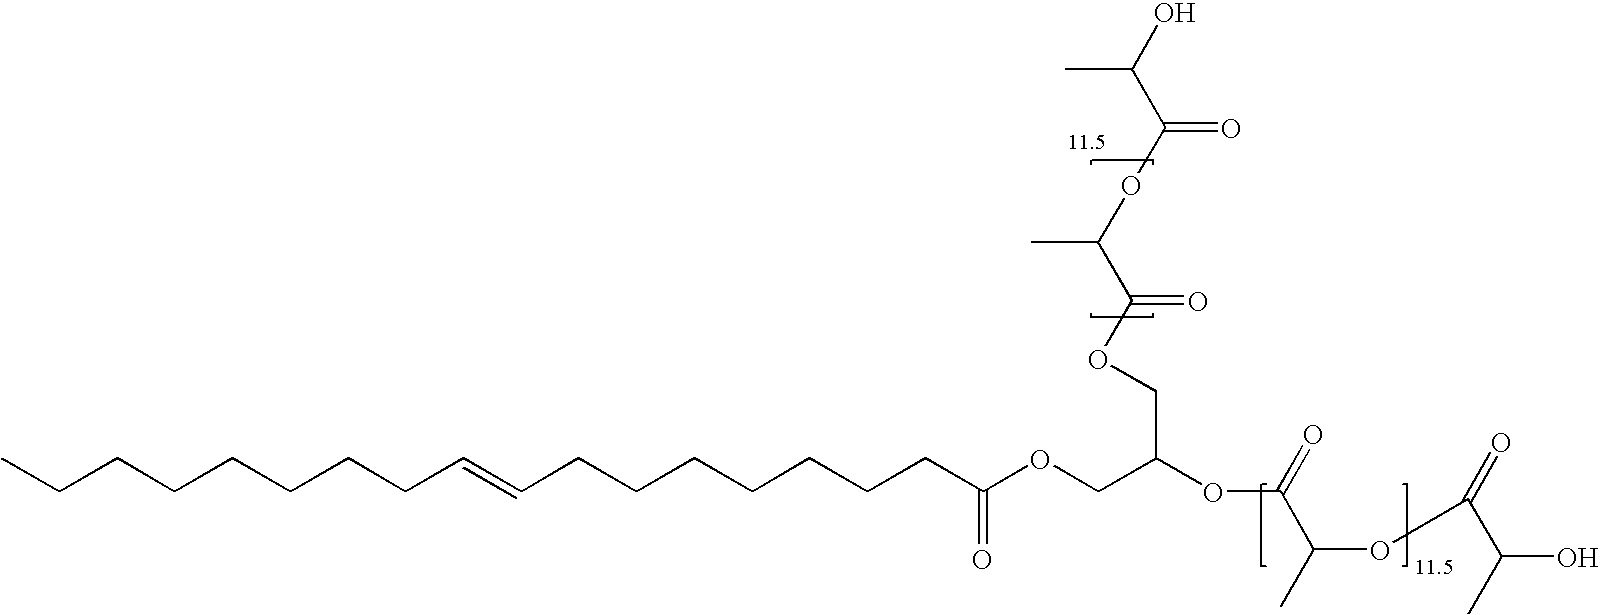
CCCCCCCCC=CCCCCCCCC(OCC(OC(=O)C(C)OC(C(C)O)=O)COC(C(OC(=O)C(C)O)C)=O)=O
